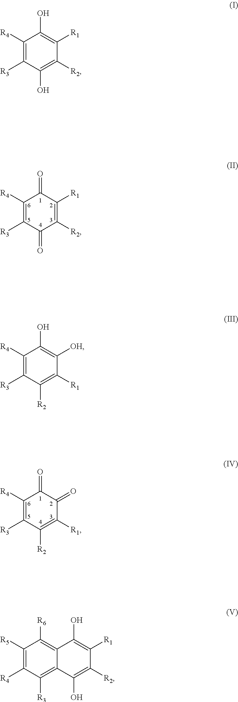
C1([R4])=C([R3])C(=O)C([R2])=C([R1])C1=O.C1([R4])=C([R3])C([R2])=C([R1])C(=O)C1=O.C1([R4])=C([R3])C(O)=C([R2])C([R1])=C1O.C1([R4])=C([R3])C([R2])=C([R1])C([OH])=C1O.C1([R5])=C([R4])C([R3])=C2C(=C1[R6])C(O)=C([R1])C([R2])=C2O
